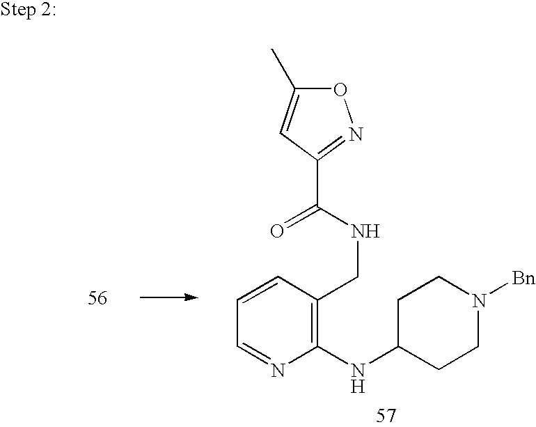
O1C(C)=CC(C(NCC2=C(NC3CCN([Bn])CC3)N=CC=C2)=O)=N1
